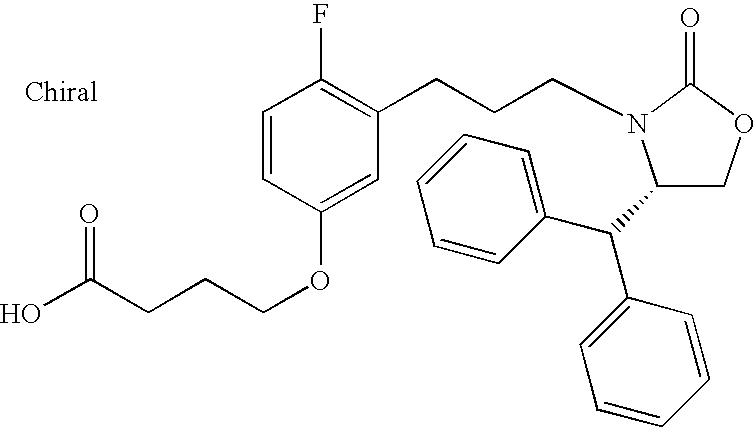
C1(CCCN2C(C(C3=CC=CC=C3)C3=CC=CC=C3)COC2=O)=C(F)C=CC(OCCCC(O)=O)=C1
